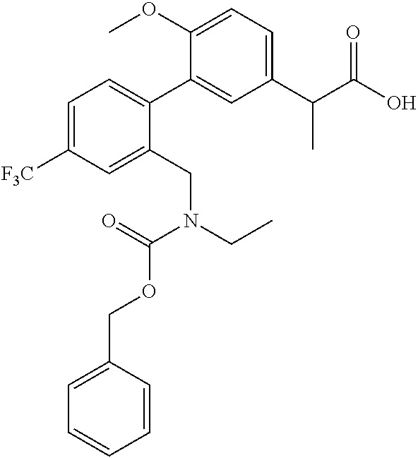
C1=C([F3C])C=C(CN(CC)C(=O)OCC2=CC=CC=C2)C(C2=CC(C(C(O)=O)C)=CC=C2OC)=C1
